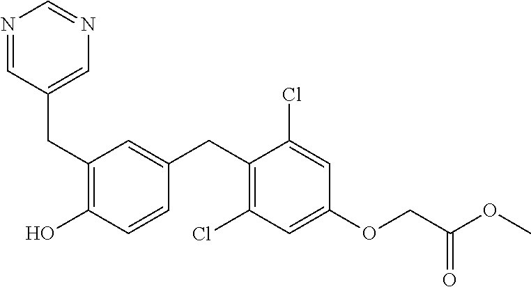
C(C1=C(O)C=CC(CC2=C(Cl)C=C(OCC(OC)=O)C=C2Cl)=C1)C1=CN=CN=C1
